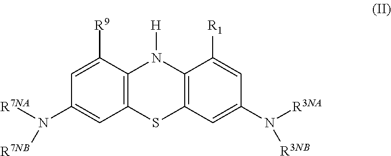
C12=C(C([R9])=CC(N([R7NA])[R7NB])=C1)N([H])C1=C(S2)C=C(N([R3NA])[R3NB])C=C1[R1]
